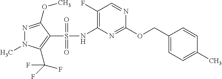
C1(F)=C(NS(C2=C(C(F)(F)F)N(C)N=C2OC)(=O)=O)N=C(OCC2=CC=C(C)C=C2)N=C1
